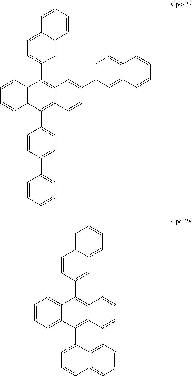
C1=CC=CC2=C1C(C1=CC=C3C(=C1)C=CC=C3)=C1C(=C2C2=CC=C(C3=CC=CC=C3)C=C2)C=CC(C2=CC=C3C(=C2)C=CC=C3)=C1.C1=C2C(=CC=C1)C(C1=CC=CC3=CC=CC=C13)=C1C(=C2C2=CC3=CC=CC=C3C=C2)C=CC=C1
